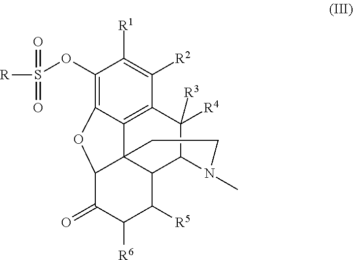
C1(OS(=O)(=O)[R])=C2C3=C(C([R2])=C1[R1])C([R4])([R3])C1C4C3(C(C(=O)C([R6])C4[R5])O2)CCN1C
